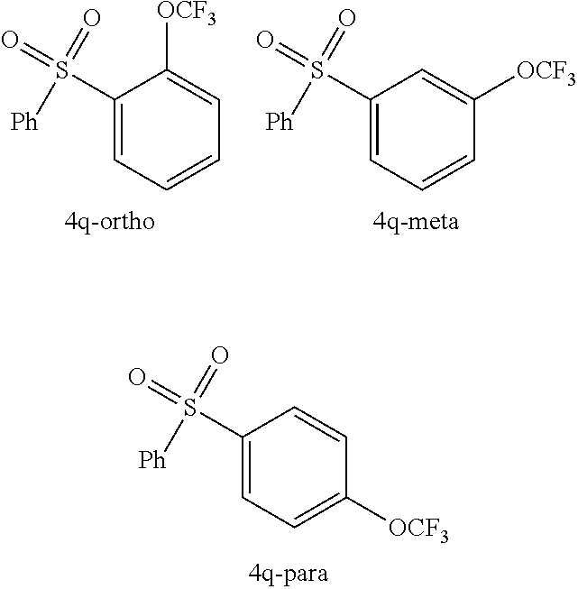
C1(S(=O)(=O)[Ph])=CC=C([OCF3])C=C1.C1(S(=O)(=O)[Ph])=CC=CC=C1[OCF3].C1(S(=O)(=O)[Ph])=CC=CC([OCF3])=C1
